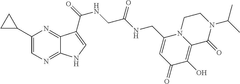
N12C(=C(O)C(=O)C=C1CNC(CNC(C1=CNC3=NC=C(C4CC4)N=C31)=O)=O)C(=O)N(C(C)C)CC2
